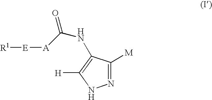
N1=C([M])C(NC([A][E][R1])=O)=C([H])N1
